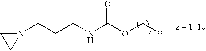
N1(CCCNC(OC*)=O)CC1
